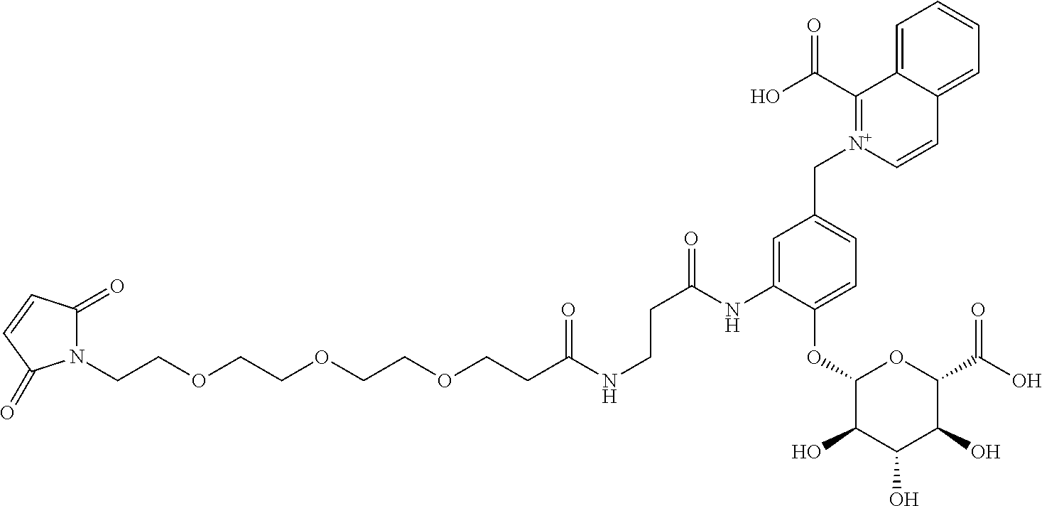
N1(CCOCCOCCOCCC(NCCC(=O)NC2=CC(C[N+]3=C(C(O)=O)C4=CC=CC=C4C=C3)=CC=C2OC2C(O)C(O)C(O)C(C(O)=O)O2)=O)C(=O)C=CC1=O
